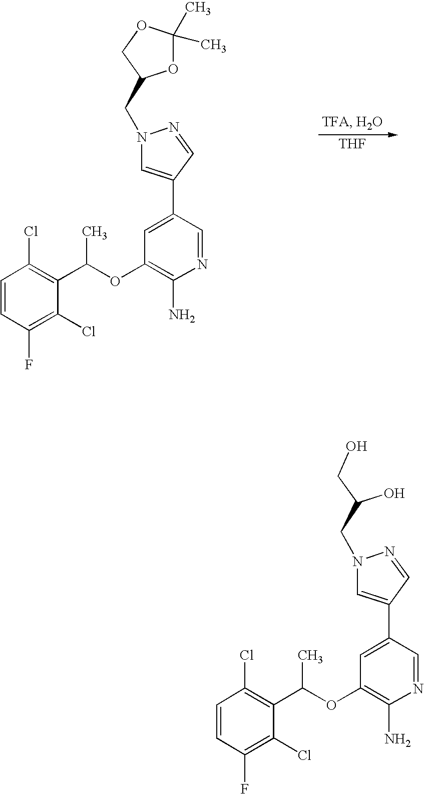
C1(F)=C(Cl)C(C(C)OC2=C(N)N=CC(C3=CN(CC4OC(C)(C)OC4)N=C3)=C2)=C(Cl)C=C1.[THF].C1(F)=C(Cl)C(C(C)OC2=C(N)N=CC(C3=CN(CC(O)CO)N=C3)=C2)=C(Cl)C=C1
